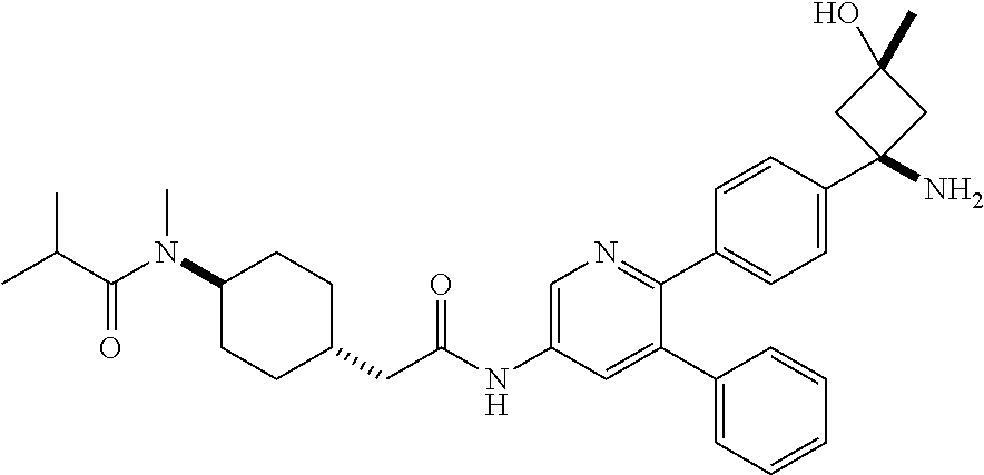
C1(N(C(C(C)C)=O)C)CCC(CC(NC2=CN=C(C3=CC=C(C4(N)CC(C)(O)C4)C=C3)C(C3=CC=CC=C3)=C2)=O)CC1
